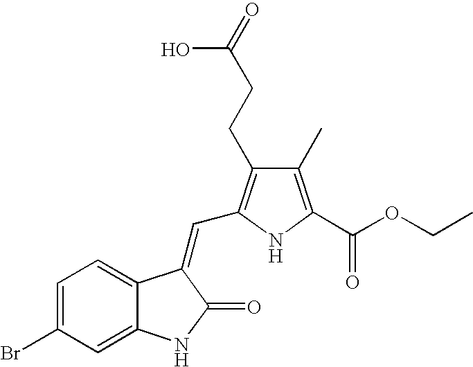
C1=C(Br)C=C2C(=C1)C(=CC1=C(CCC(=O)O)C(C)=C(C(OCC)=O)N1)C(=O)N2
